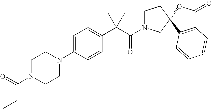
C1N(C(=O)CC)CCN(C2=CC=C(C(C(=O)N3CCC4(C3)C3=C(C(=O)O4)C=CC=C3)(C)C)C=C2)C1
